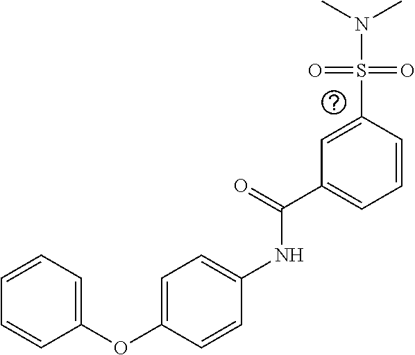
C1=C(OC2=CC=CC=C2)C=CC(NC(C2=CC=CC(S(N(C)C)(=O)=O)=C2)=O)=C1
